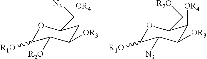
O1C([R1O])C([R2O])C([OR3])C([OR4])C1C[N3].O1C([R1O])C([N3])C([OR3])C([OR4])C1C[R2O]
